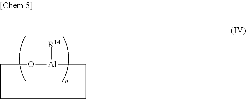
C1O[Al]([R14])CCC1
